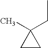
C1CC1(CC)C
